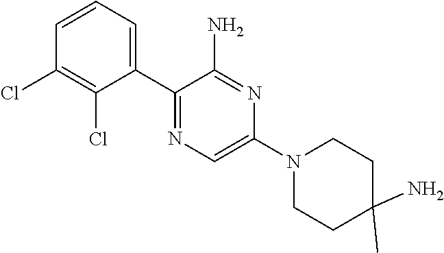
C1=CC=C(C2=NC=C(N3CCC(C)(N)CC3)N=C2N)C(Cl)=C1Cl
